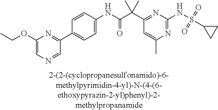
C1(NC(=O)C(C2=NC(NS(C3CC3)(=O)=O)=NC(C)=C2)(C)C)=CC=C(C2=NC(OCC)=CN=C2)C=C1
